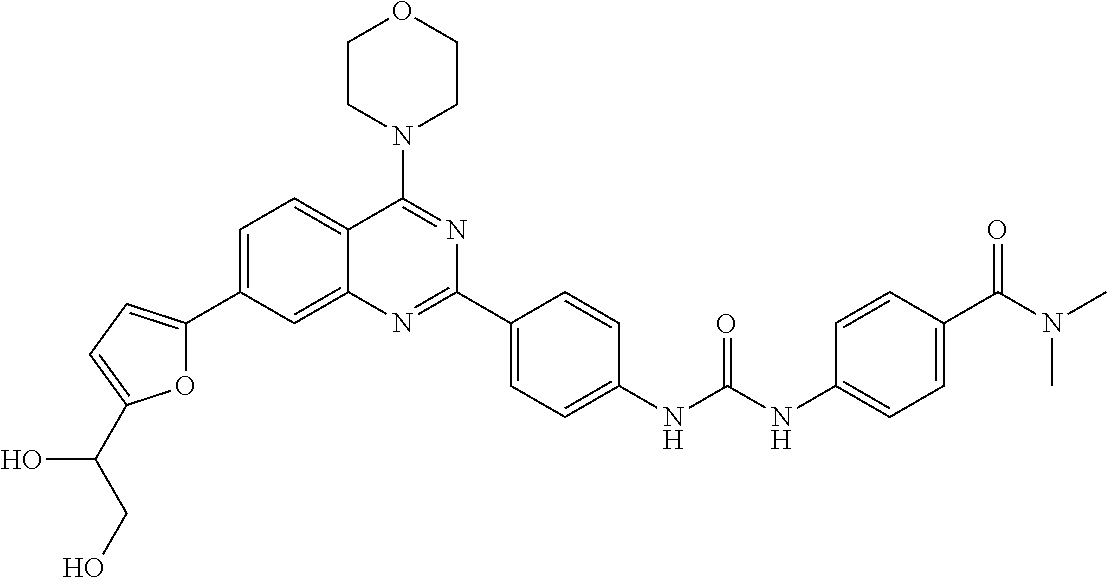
C1=C(C2=CC=C(C(CO)O)O2)C=C2C(=C1)C(N1CCOCC1)=NC(C1=CC=C(NC(NC3=CC=C(C(N(C)C)=O)C=C3)=O)C=C1)=N2
